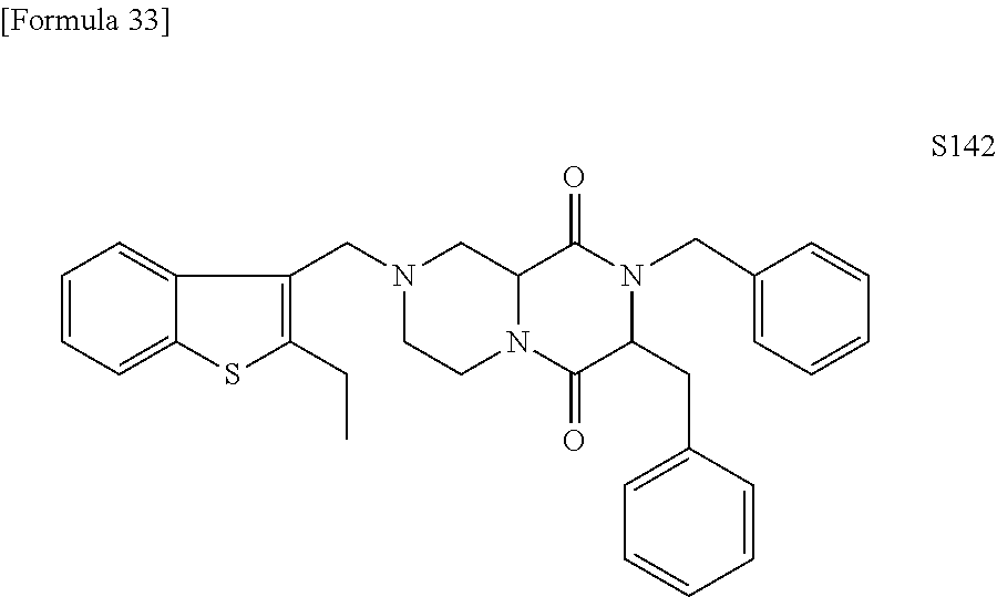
N1(CC2=C(CC)SC3=CC=CC=C23)CCN2C(C1)C(=O)N(CC1=CC=CC=C1)C(CC1=CC=CC=C1)C2=O
